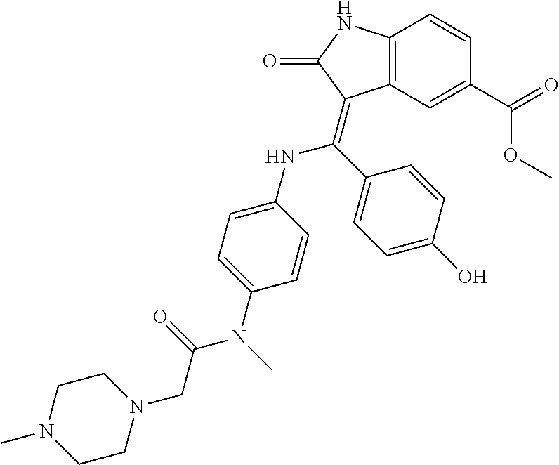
C12=C(NC(=O)C1=C(C1=CC=C(O)C=C1)NC1=CC=C(N(C(CN3CCN(C)CC3)=O)C)C=C1)C=CC(C(=O)OC)=C2
